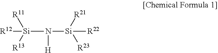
[Si](N([H])[Si]([R21])([R23])[R22])([R12])([R11])[R13]
